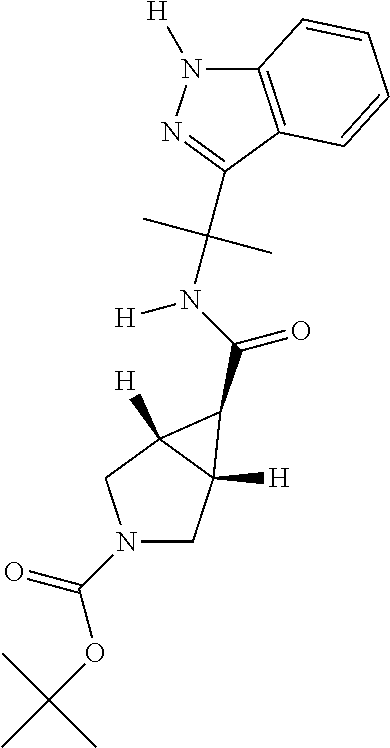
N1(C(OC(C)(C)C)=O)CC2([H])C([H])(C1)C2C(N(C(C)(C)C1=NN([H])C2=C1C=CC=C2)[H])=O
